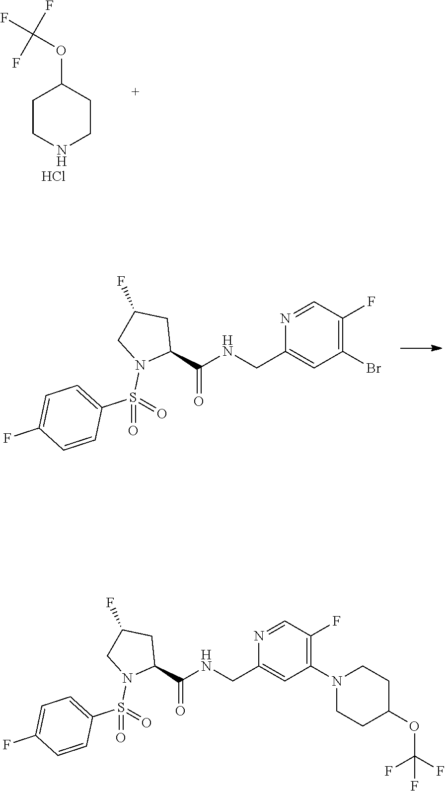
C1CNCCC1OC(F)(F)F.Cl.N1=CC(F)=C(Br)C=C1CNC(=O)C1CC(F)CN1S(C1=CC=C(F)C=C1)(=O)=O.N1=CC(F)=C(N2CCC(OC(F)(F)F)CC2)C=C1CNC(=O)C1CC(F)CN1S(C1=CC=C(F)C=C1)(=O)=O
